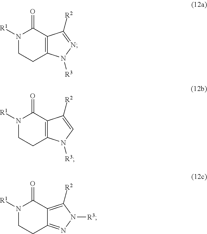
C1CC2=C(C(=O)N1[R1])C([R2])=NN2[R3].C1CC2=C(C(=O)N1[R1])C([R2])=CN2[R3].C1CC2=NN([R3])C([R2])=C2C(=O)N1[R1]
